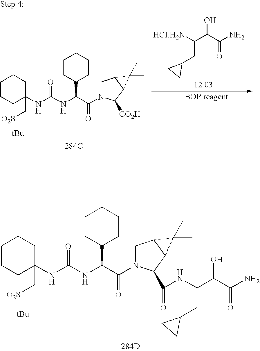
C1CCC(C[O2S][tBu])(NC(NC(C(=O)N2CC3C(C2C(NC(C(C(N)=O)O)CC2CC2)=O)C3(C)C)C2CCCCC2)=O)CC1.[284D].C1CCC(C[O2S][tBu])(NC(NC(C(=O)N2CC3C(C2[CO2H])C3(C)C)C2CCCCC2)=O)CC1.[284C].[HCl:H2N]C(C(C(N)=O)O)CC1CC1
